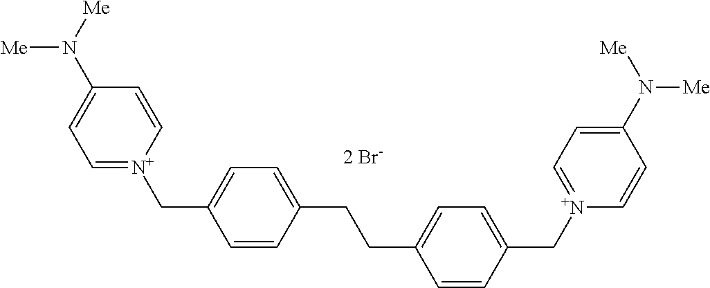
C1=CC(CCC2=CC=C(C[N+]3=CC=C(N([Me])[Me])C=C3)C=C2)=CC=C1C[N+]1=CC=C(N([Me])[Me])C=C1
